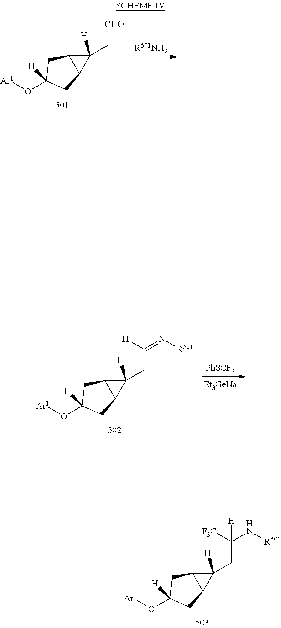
[R501NH2].C1([H])(C[CHO])C2C1CC([H])(O[Ar1])C2.[PhSCF3].[Et3GeNa].C1([H])(CC([H])=N[R501])C2C1CC([H])(O[Ar1])C2.C1([H])(CC([F3C])(N[R501])[H])C2C1CC([H])(O[Ar1])C2
